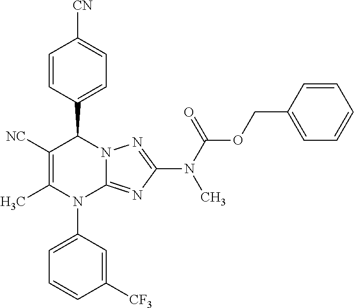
C1=CC(C2C([NC])=C(C)N(C3=CC=CC([CF3])=C3)C3=NC(N(C(OCC4=CC=CC=C4)=O)C)=NN23)=CC=C1[CN]
